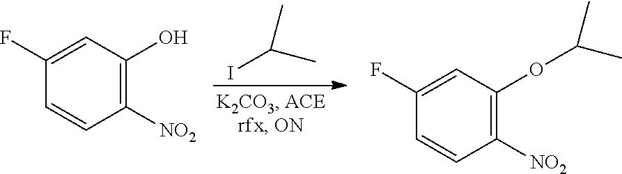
IC(C)C.C1([NO2])=C(O)C=C(F)C=C1.C1([NO2])=C(OC(C)C)C=C(F)C=C1
